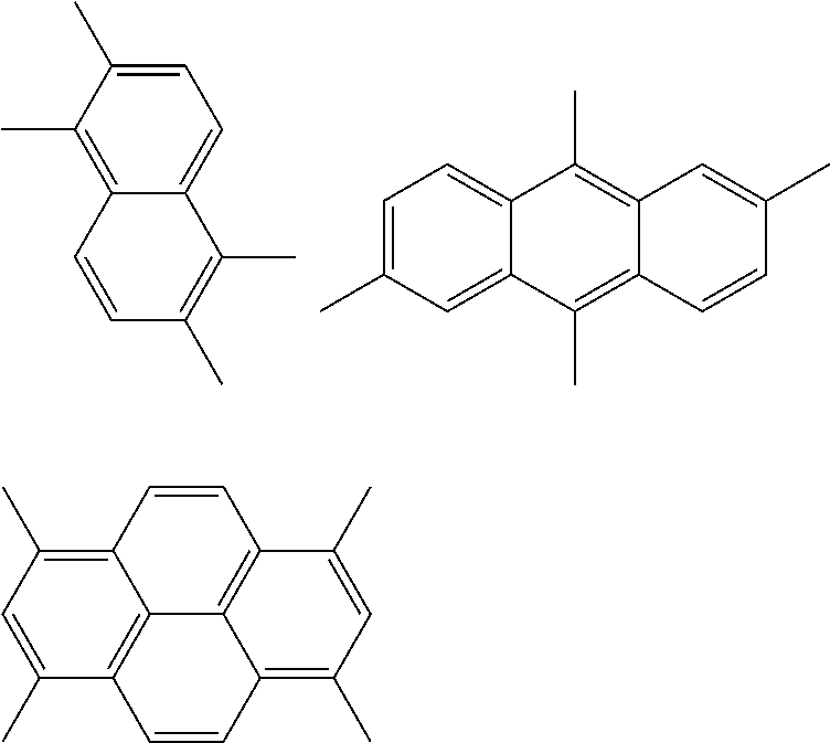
C1=C(C)C(C)=C2C(=C1)C(C)=C(C)C=C2.C1=C(C)C=C2C(=C1)C(C)=C1C(=C2C)C=CC(C)=C1.C12=C(C)C=C(C)C3=C1C1=C(C(C)=CC(C)=C1C=C3)C=C2
